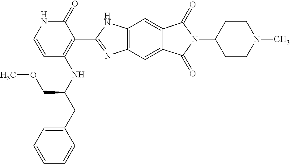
C12=C(C=C3C(=C1)C(=O)N(C1CCN(C)CC1)C3=O)N=C(C1=C(NC(CC3=CC=CC=C3)COC)C=CNC1=O)N2
